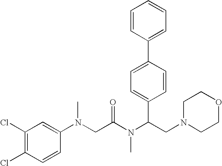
C1(C(N(C(CN(C2=CC(Cl)=C(Cl)C=C2)C)=O)C)CN2CCOCC2)=CC=C(C2=CC=CC=C2)C=C1
